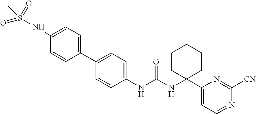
C1(NC(NC2(C3=CC=NC([CN])=N3)CCCCC2)=O)=CC=C(C2=CC=C(NS(C)(=O)=O)C=C2)C=C1
